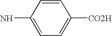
C1=CC(N)=CC=C1[CO2H]
